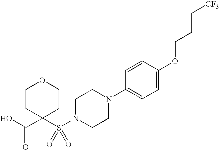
OC(C1(S(N2CCN(C3=CC=C(OCCC[CF3])C=C3)CC2)(=O)=O)CCOCC1)=O
